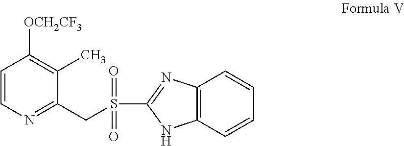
C1=CN=C(CS(C2=NC3=C(N2)C=CC=C3)(=O)=O)C(C)=C1[OCH2CF3]
